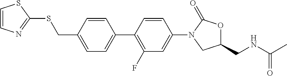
C(C1=CC=C(C2=C(F)C=C(N3CC(CNC(C)=O)OC3=O)C=C2)C=C1)SC1=NC=CS1
